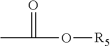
CC(=O)O[R5]
